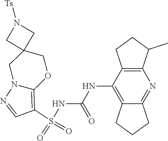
S(NC(NC1=C2C(=NC3=C1CCC3C)CCC2)=O)(C1=C2N(N=C1)CC1(CO2)CN([Ts])C1)(=O)=O
